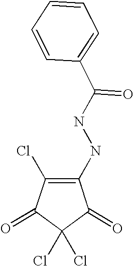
C1(NNC(C2=CC=CC=C2)=O)=C(Cl)C(=O)C(Cl)(Cl)C1=O
